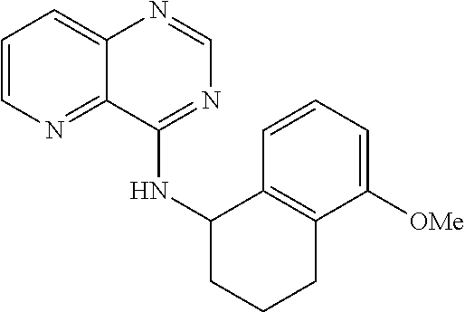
C1=CN=C2C(=C1)N=CN=C2NC1CCCC2=C1C=CC=C2[OMe]
